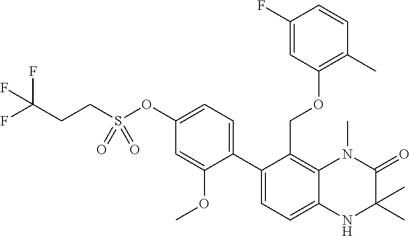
C12=C(COC3=C(C)C=CC(F)=C3)C(C3=CC=C(OS(CCC(F)(F)F)(=O)=O)C=C3OC)=CC=C1NC(C)(C)C(=O)N2C
